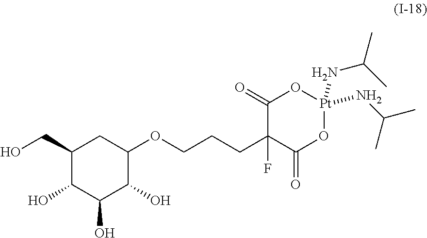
C1(CO)C(O)C(O)C(O)C(OCCCC2(F)C(=O)O[Pt](NC(C)C)(NC(C)C)OC2=O)C1
